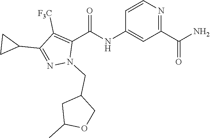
C1=CN=C(C(N)=O)C=C1NC(C1=C([F3C])C(C2CC2)=NN1CC1CC(C)OC1)=O
